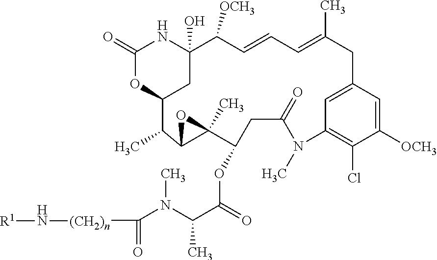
[(CH2)n](C(N(C(C(=O)OC1CC(=O)N(C)C2=C(Cl)C([OCH3])=CC(=C2)CC(C)=CC=CC([OCH3])C2(O)NC(=O)OC(C2)C(C)C2C1(C)O2)C)C)=O)N[R1]
